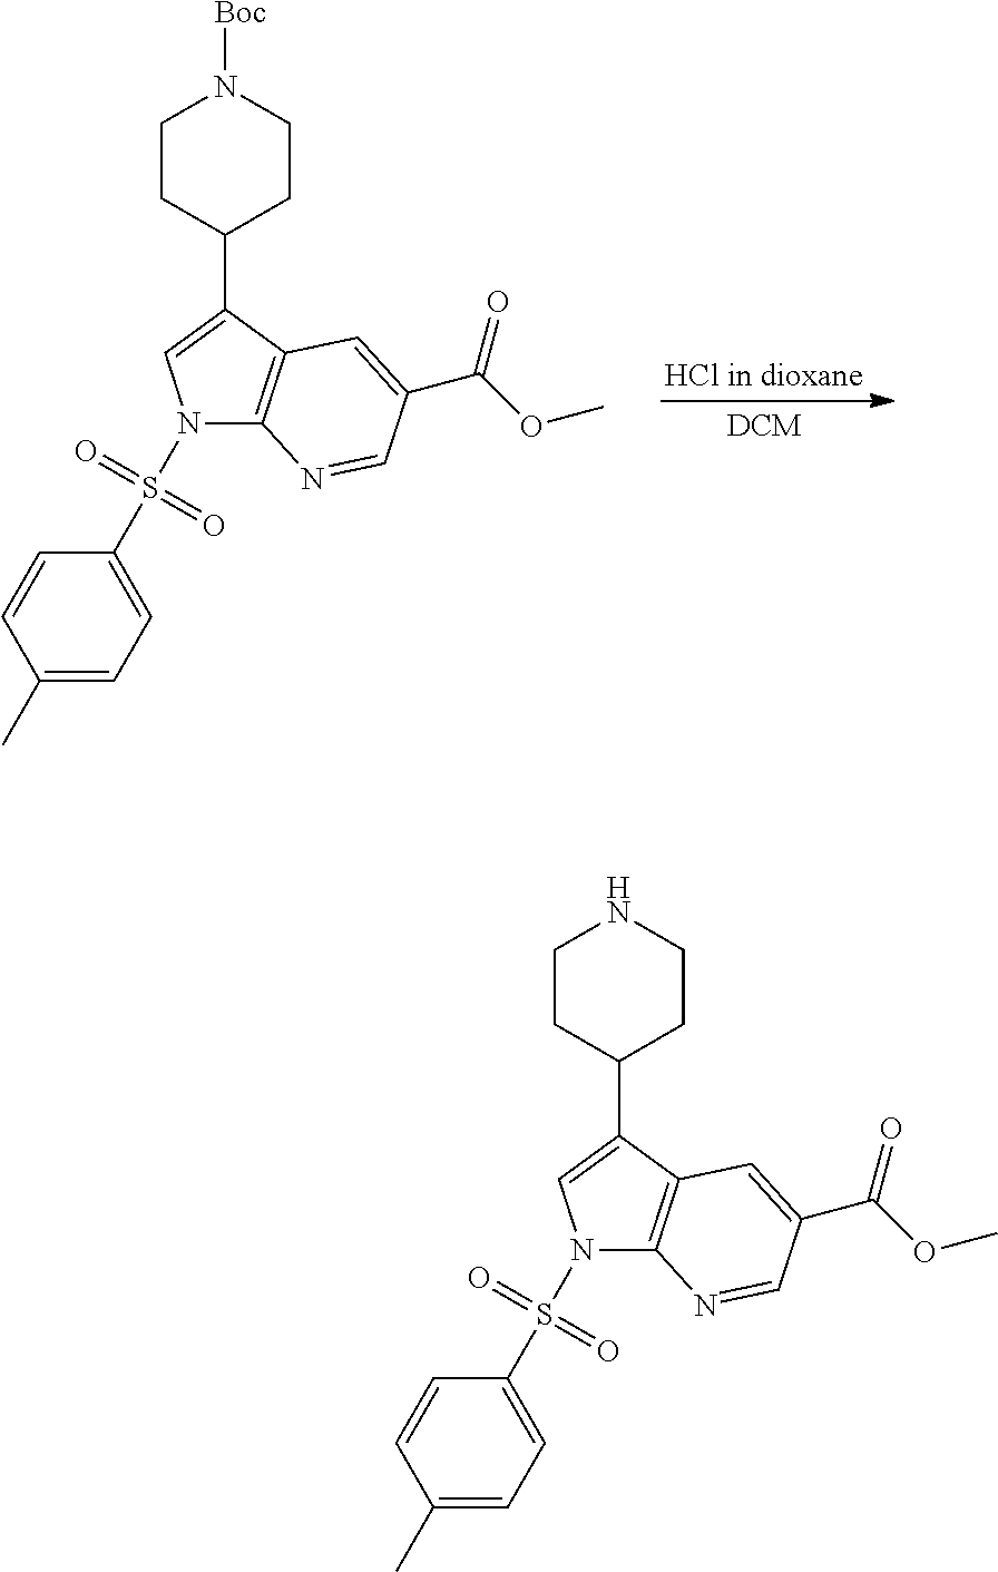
N1(S(C2=CC=C(C)C=C2)(=O)=O)C2=C(C(C3CCN([Boc])CC3)=C1)C=C(C(OC)=O)C=N2.N1(S(C2=CC=C(C)C=C2)(=O)=O)C2=C(C(C3CCNCC3)=C1)C=C(C(OC)=O)C=N2
